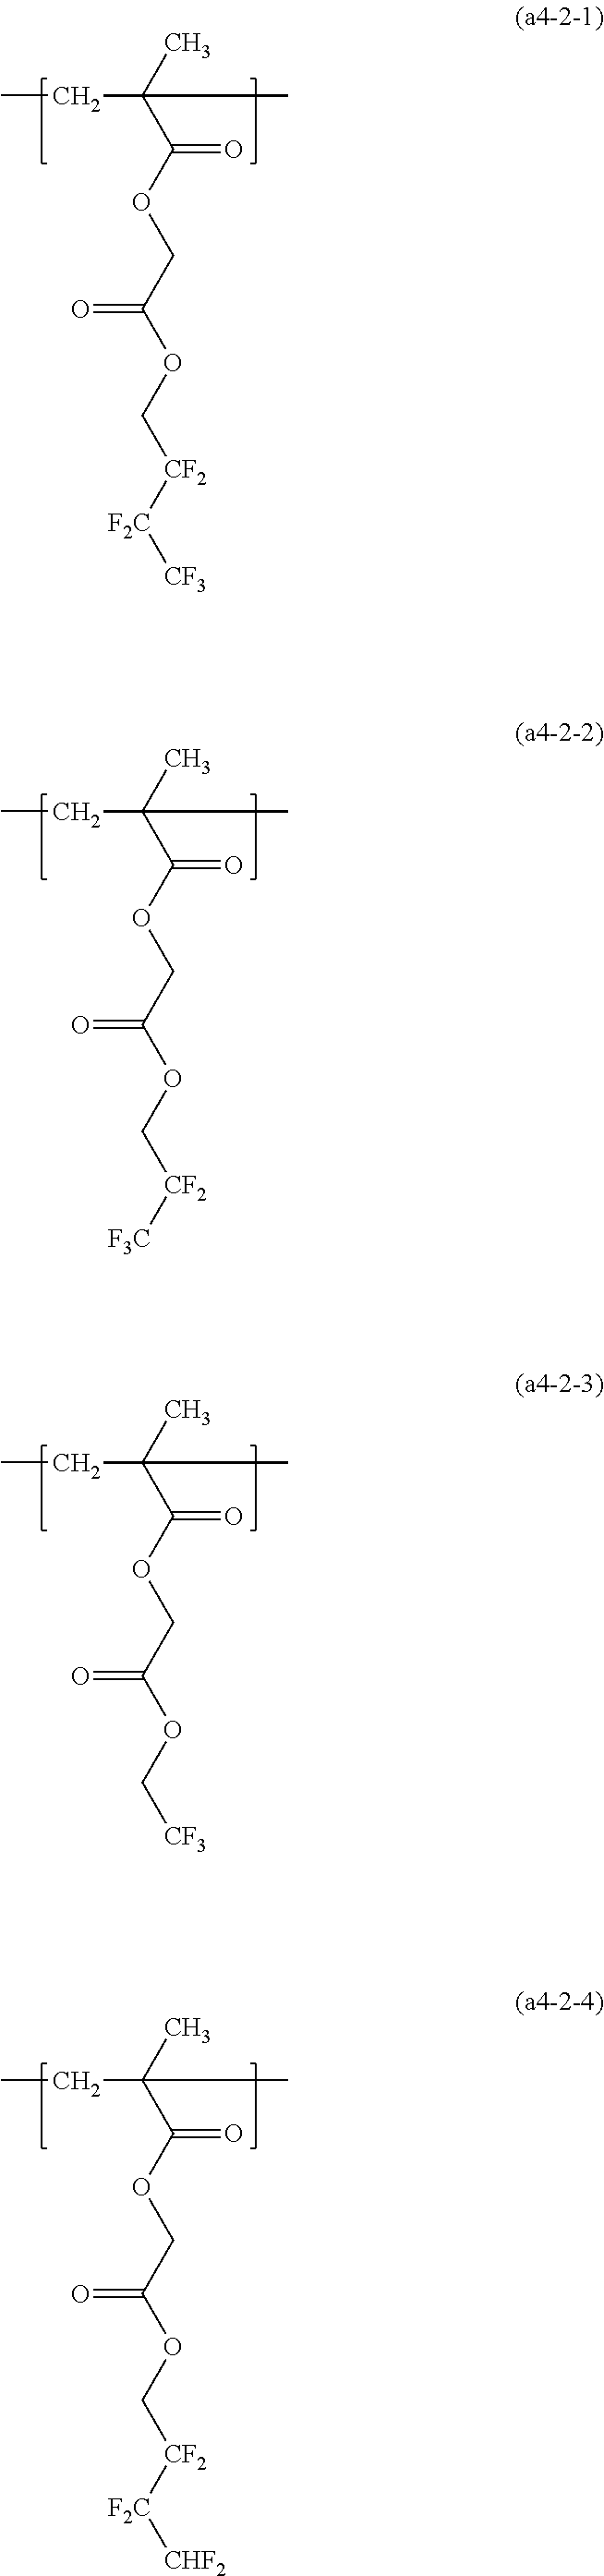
CCC(C)(C(OCC(OC[CF2][F2C][CF3])=O)=O)C.CCC(C)(C(OCC(OC[CF2][F3C])=O)=O)C.CCC(C)(C(OCC(OC[CF3])=O)=O)C.CCC(C)(C(OCC(OC[CF2][F2C][CHF2])=O)=O)C
